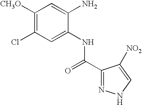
C1=C(NC(C2=NNC=C2[NO2])=O)C(N)=CC([CH3O])=C1Cl
